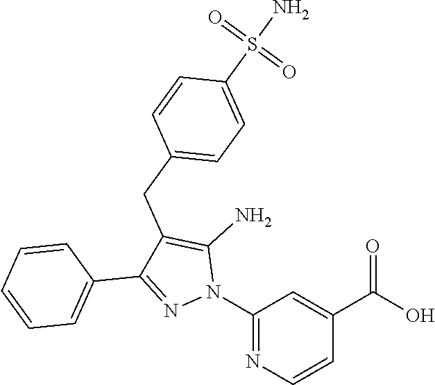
C1(N2C(N)=C(CC3=CC=C(S(N)(=O)=O)C=C3)C(C3=CC=CC=C3)=N2)=NC=CC(C(O)=O)=C1
